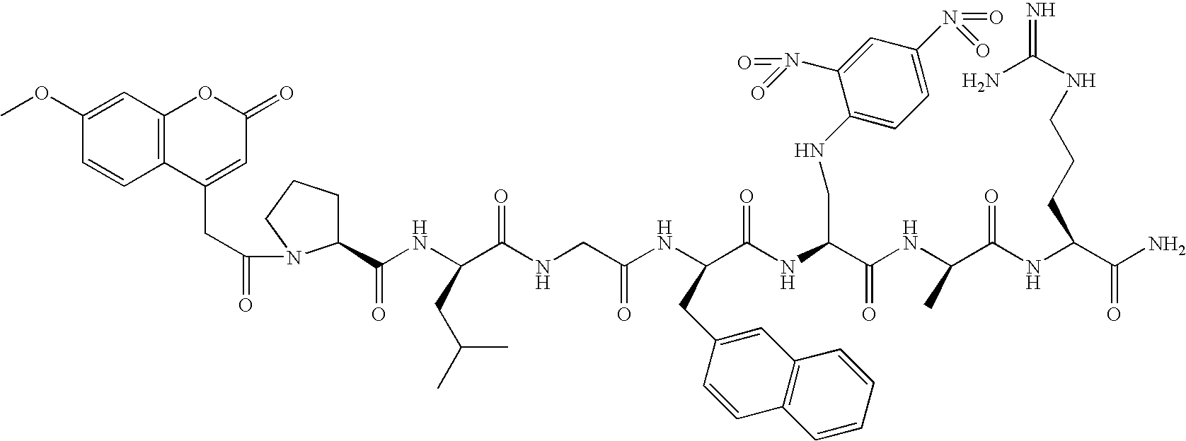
C12=C(C=C(OC)C=C1)OC(=O)C=C2CC(=O)N1C(C(NC(C(NCC(NC(C(NC(C(NC(C(NC(C(N)=O)CCCNC(N)=N)=O)C)=O)CNC2=CC=C(N(=O)=O)C=C2N(=O)=O)=O)CC2=CC3=C(C=C2)C=CC=C3)=O)=O)CC(C)C)=O)CCC1
